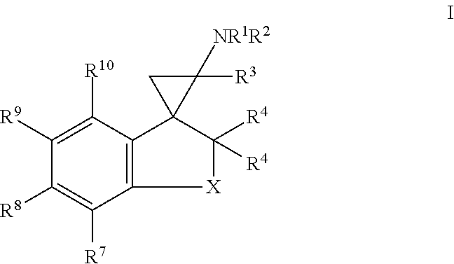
C12=C(C([R10])=C([R9])C([R8])=C1[R7])C1(C([R4])([R4])[X]2)C([R3])([NR1R2])C1
